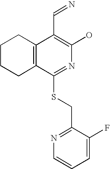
C1CCC2=C(C1)C(C=N)=C(O)N=C2SCC1=NC=CC=C1F
